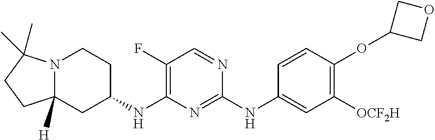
N12C([H])(CC(NC3=C(F)C=NC(NC4=CC([OCF2H])=C(OC5COC5)C=C4)=N3)CC1)CCC2(C)C
